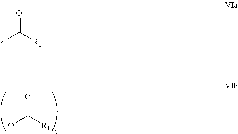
O=C([R1])O.O=C([R1])[Z]
